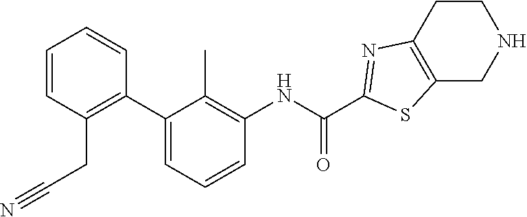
C1(C2=CC=CC(NC(C3=NC4=C(CNCC4)S3)=O)=C2C)=C(CC#N)C=CC=C1
